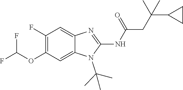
C1(F)=C(OC(F)F)C=C2C(=C1)N=C(NC(=O)CC(C1CC1)(C)C)N2C(C)(C)C
